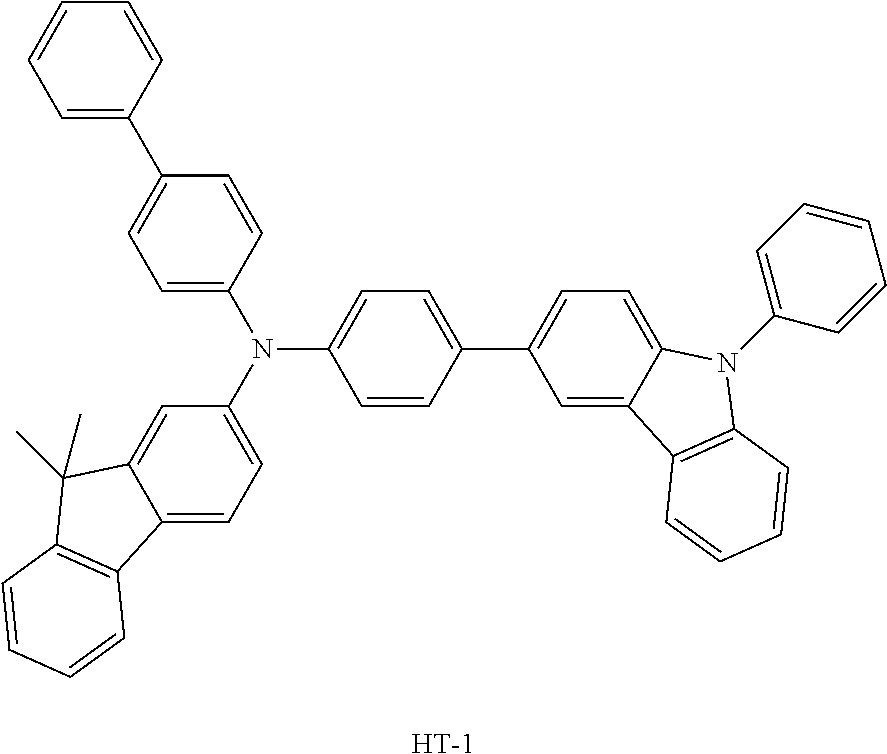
C12=CC=C(N(C3=CC=C(C4=CC=C5C(=C4)C4=C(N5C5=CC=CC=C5)C=CC=C4)C=C3)C3=CC=C(C4=CC=CC=C4)C=C3)C=C1C(C)(C)C1=C2C=CC=C1.[H]
